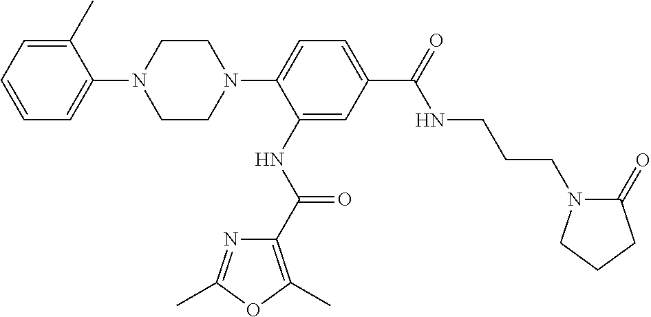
C1=C(C)C(N2CCN(C3=CC=C(C(NCCCN4C(=O)CCC4)=O)C=C3NC(=O)C3=C(C)OC(C)=N3)CC2)=CC=C1
